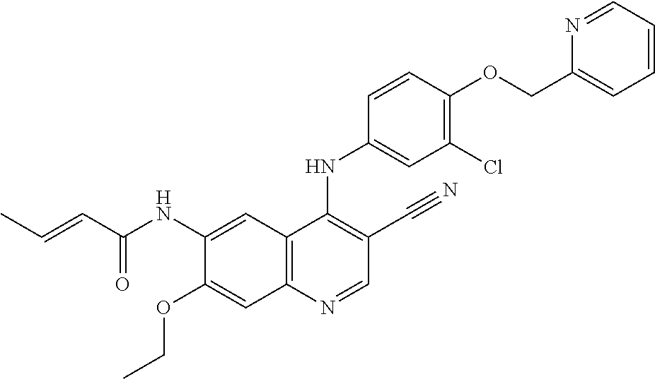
C12=C(N=CC(C#N)=C1NC1=CC(Cl)=C(OCC3=CC=CC=N3)C=C1)C=C(OCC)C(NC(C=CC)=O)=C2
